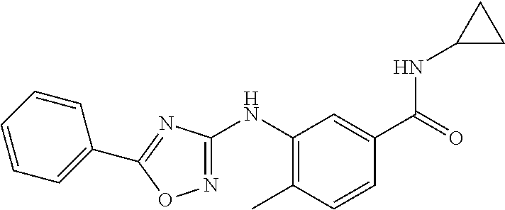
C1(NC2=NOC(C3=CC=CC=C3)=N2)=C(C)C=CC(C(=O)NC2CC2)=C1
